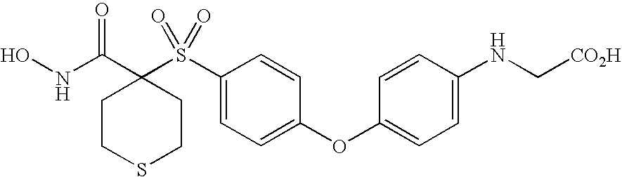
N(C(=O)C1(S(C2=CC=C(OC3=CC=C(NC[CO2H])C=C3)C=C2)(=O)=O)CCSCC1)O
